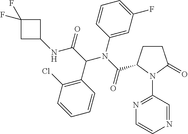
C1CC(=O)N(C2=NC=CN=C2)C1C(N(C1=CC(F)=CC=C1)C(C(=O)NC1CC(F)(F)C1)C1=C(Cl)C=CC=C1)=O
